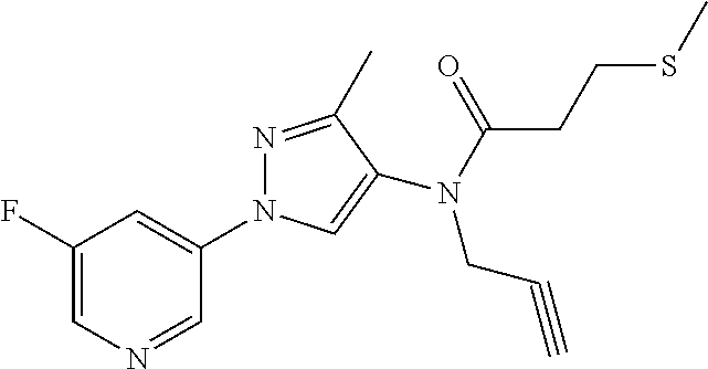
C1(F)=CN=CC(N2N=C(C)C(N(CC#C)C(CCSC)=O)=C2)=C1
